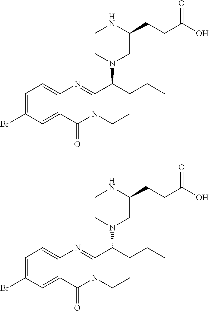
C1=C(Br)C=C2C(=C1)N=C(C(CCC)N1CC(CCC(O)=O)NCC1)N(CC)C2=O.C1=C(Br)C=C2C(=C1)N=C(C(CCC)N1CC(CCC(O)=O)NCC1)N(CC)C2=O
